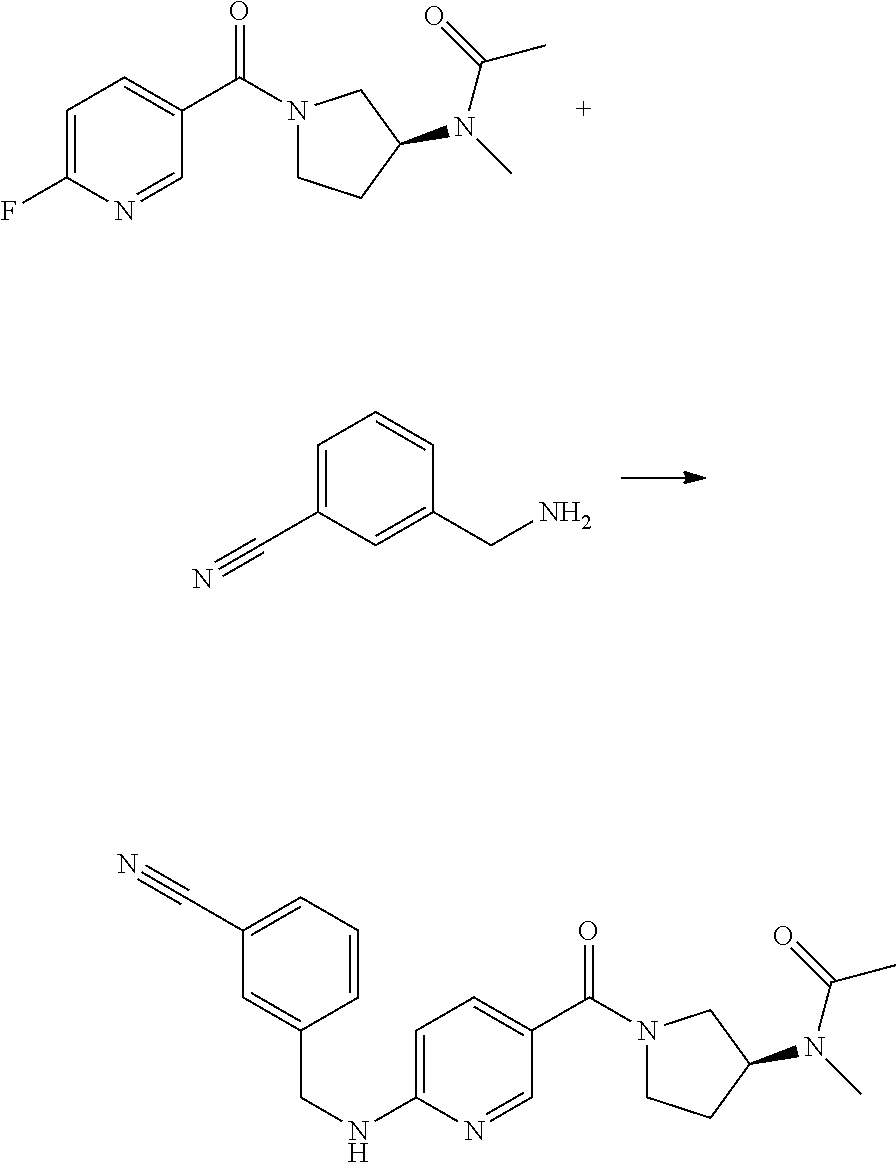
C1=C(F)N=CC(C(N2CCC(N(C)C(=O)C)C2)=O)=C1.C1=C(C#N)C=C(CN)C=C1.C1=C(NCC2=CC(C#N)=CC=C2)N=CC(C(N2CCC(N(C)C(=O)C)C2)=O)=C1
